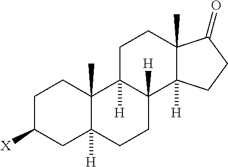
C1C([X])CC2([H])C(C)(C1)C1([H])C([H])(CC2)C2([H])C(C)(CC1)C(=O)CC2
